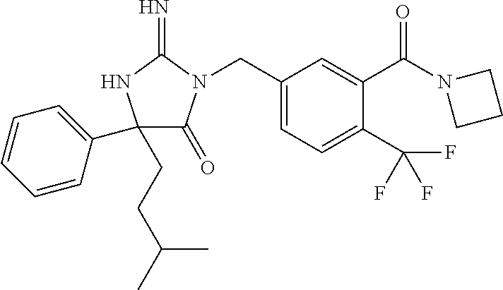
C1(CCC(C)C)(C2=CC=CC=C2)C(=O)N(CC2=CC=C(C(F)(F)F)C(C(=O)N3CCC3)=C2)C(=N)N1
